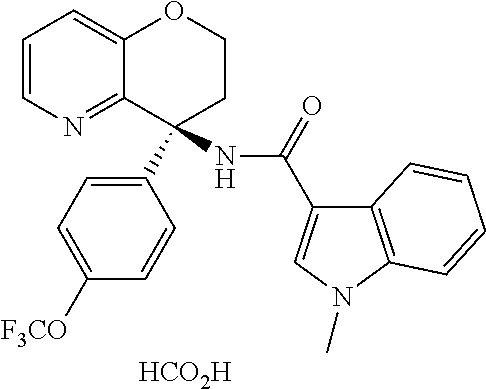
[HCO2H].C1=CN=C2C(=C1)OCCC2(C1=CC=C([F3CO])C=C1)NC(=O)C1=CN(C)C2=C1C=CC=C2
